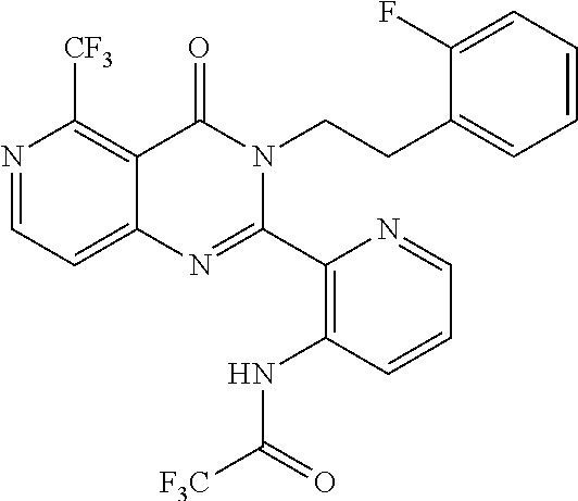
N1=CC=C2C(=C1[CF3])C(=O)N(CCC1=CC=CC=C1F)C(C1=C(NC([F3C])=O)C=CC=N1)=N2
